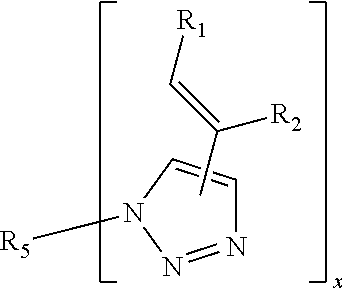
N1=NN([R5])C=C1.CC(=C[R1])[R2]
